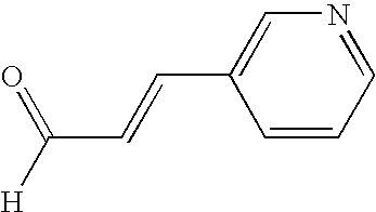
C1=NC=C(C=CC([H])=O)C=C1
